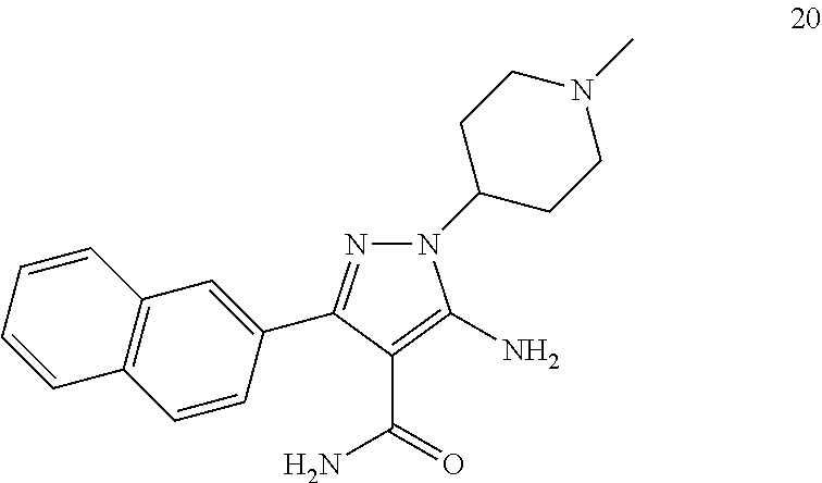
N1(C2CCN(C)CC2)N=C(C2=CC3=C(C=C2)C=CC=C3)C(C(=O)N)=C1N
